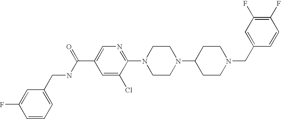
C1(F)=C(F)C=C(CN2CCC(N3CCN(C4=NC=C(C(NCC5=CC=CC(F)=C5)=O)C=C4Cl)CC3)CC2)C=C1
